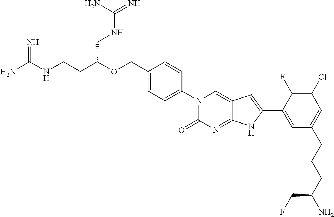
N=C(NCCC(OCC1=CC=C(N2C(=O)N=C3C(=C2)C=C(C2=CC(CCCC(N)CF)=CC(Cl)=C2F)N3)C=C1)CNC(=N)N)N
